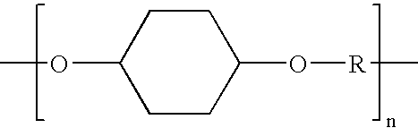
C1CC(OC)CCC1O[R]C
